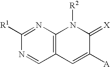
C12=C(N=C([R1])N=C1)N([R2])C(=[X])C([A])=C2
